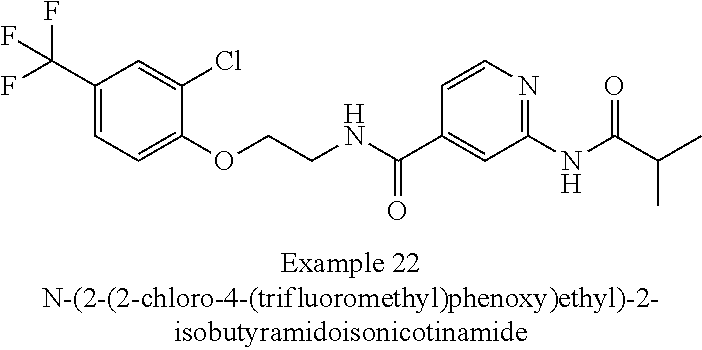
C1(C(F)(F)F)=CC=C(OCCNC(C2=CC(NC(=O)C(C)C)=NC=C2)=O)C(Cl)=C1
